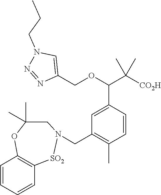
C1=CC=CC2=C1OC(C)(C)CN(CC1=C(C)C=CC(C(C([CO2H])(C)C)OCC3=CN(CCC)N=N3)=C1)[SO2]2
